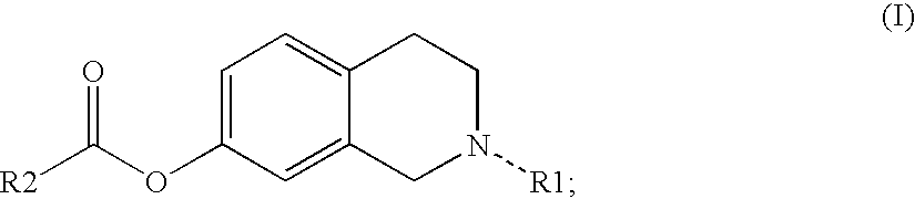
C1=C(OC([R2])=O)C=C2C(=C1)CCN([R1])C2
